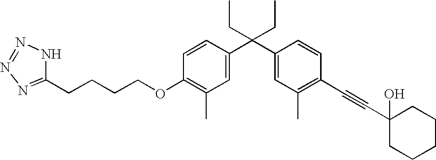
C1=CC(C(C2=CC(C)=C(C#CC3(O)CCCCC3)C=C2)(CC)CC)=CC(C)=C1OCCCCC1=NN=NN1
